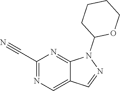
C1(C#N)=NC=C2C(=N1)N(C1OCCCC1)N=C2
